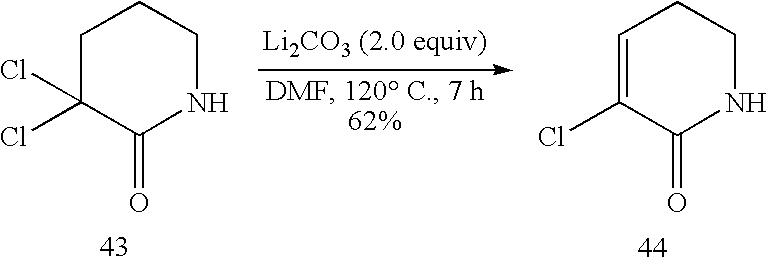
C1C(Cl)(Cl)C(=O)NCC1.C1=C(Cl)C(=O)NCC1
